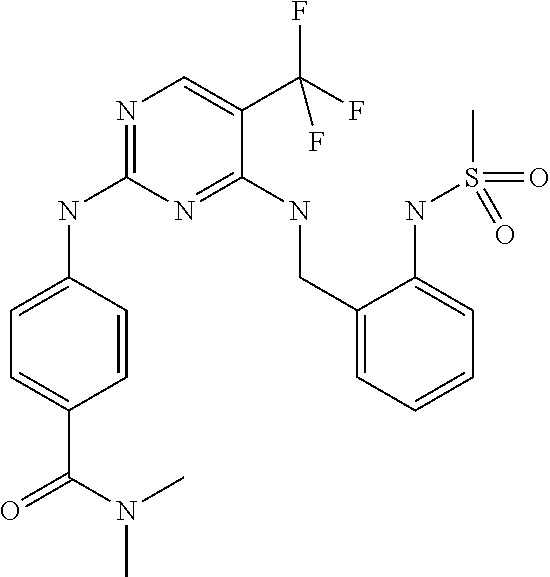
C1=C(C(=O)N(C)C)C=CC(NC2=NC=C(C(F)(F)F)C(NCC3=CC=CC=C3NS(C)(=O)=O)=N2)=C1
